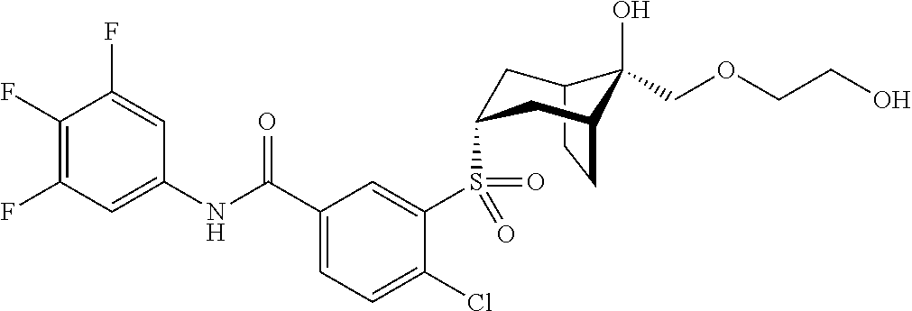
C1(F)=C(F)C=C(NC(C2=CC=C(Cl)C(S(=O)(=O)C3CC4C(O)(COCCO)C(CC4)C3)=C2)=O)C=C1F
